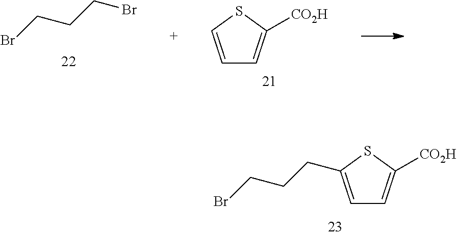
BrCCCC1=CC=C([CO2H])S1.BrCCCBr.C1=CSC([CO2H])=C1
